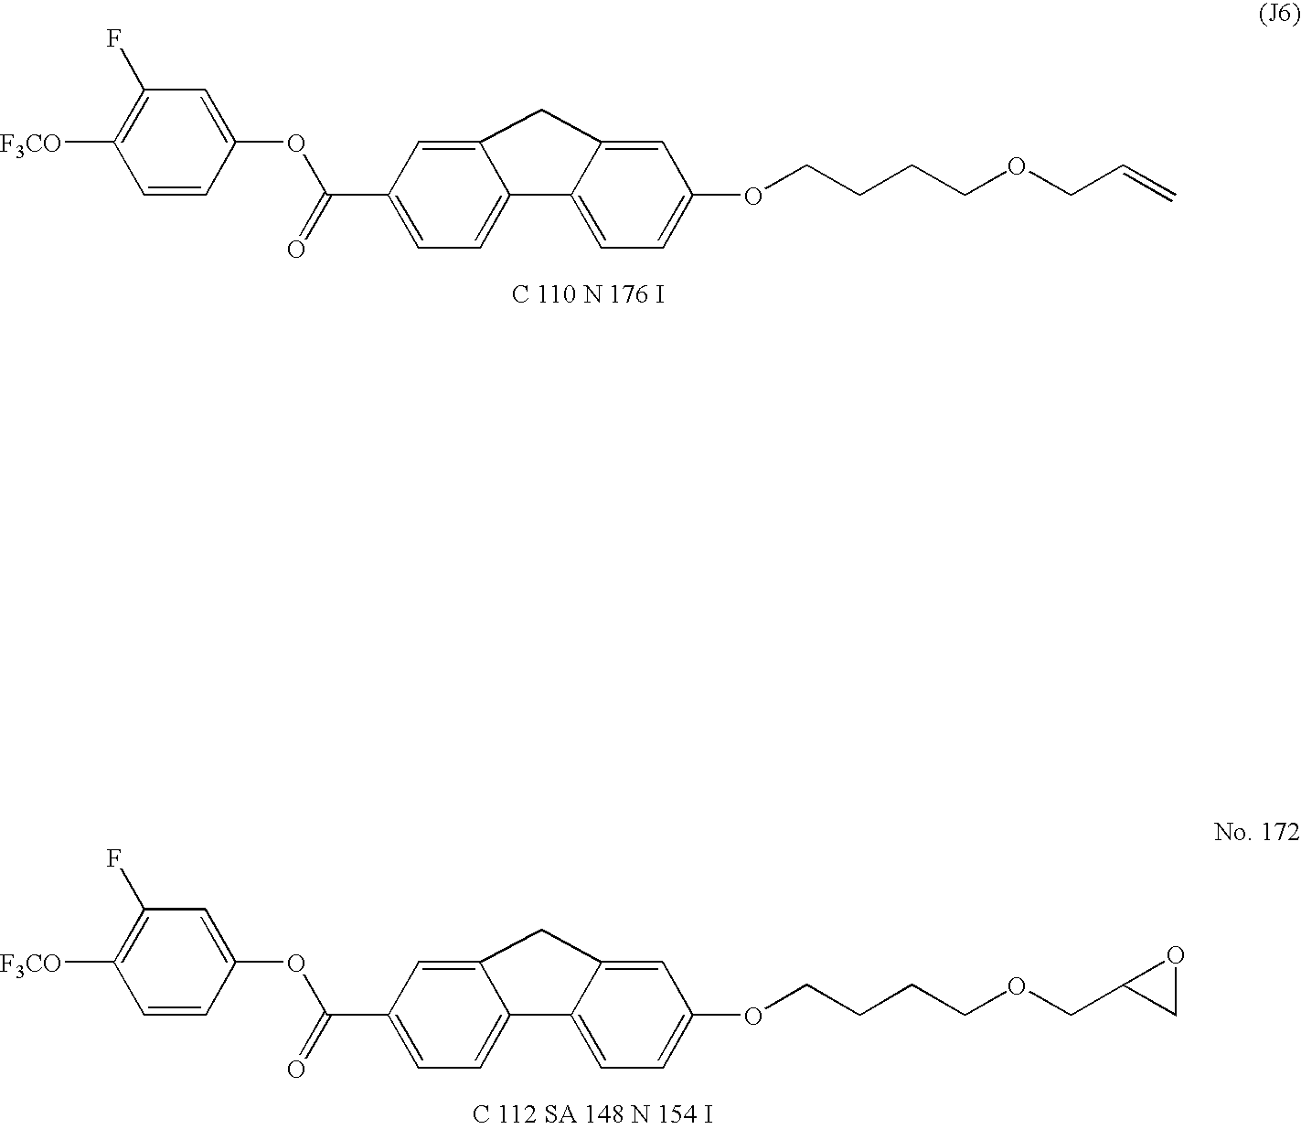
C(C1=CC=C2C(=C1)CC1=CC(OCCCCOCC=C)=CC=C21)(=O)OC1=CC(F)=C([F3CO])C=C1.C(C1=CC=C2C(=C1)CC1=CC(OCCCCOCC3CO3)=CC=C21)(=O)OC1=CC(F)=C([F3CO])C=C1
